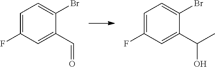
C1=C(F)C=C(C=O)C(Br)=C1.C1=C(F)C=C(C(O)C)C(Br)=C1
